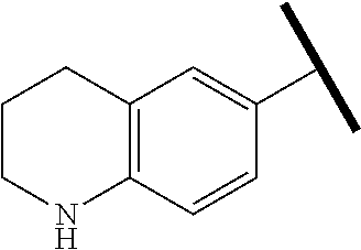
C1CNC2=C(C1)C=C(C(C)C)C=C2
